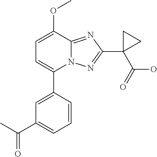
C1=C(OC)C2=NC(C3(C(=O)O)CC3)=NN2C(C2=CC(C(C)=O)=CC=C2)=C1
